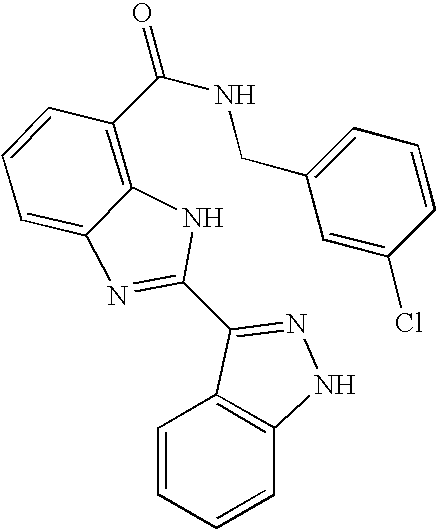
C1=CC=CC2=C1C(C1=NC3=CC=CC(C(=O)NCC4=CC=CC(Cl)=C4)=C3N1)=NN2
